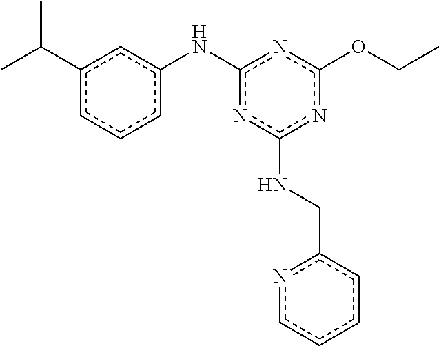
CCOc1nc(Nc2cccc(C(C)C)c2)nc(NCc2ccccn2)n1
